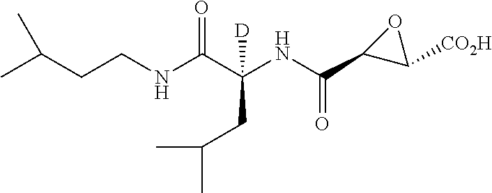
CC(CCNC(=O)C(CC(C)C)(NC(=O)C1OC1[CO2H])[D])C
